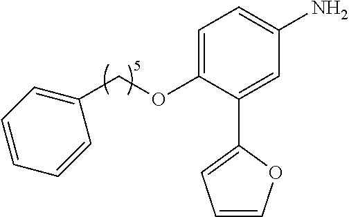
C1=C(OCC2=CC=CC=C2)C(C2=CC=CO2)=CC(N)=C1
